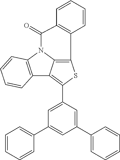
C12=C(N3C4=C(SC(C5=CC(C6=CC=CC=C6)=CC(C6=CC=CC=C6)=C5)=C14)C1=C(C3=O)C=CC=C1)C=CC=C2
